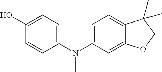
C1=C(N(C2=CC=C(O)C=C2)C)C=C2C(=C1)C(C)(C)CO2
